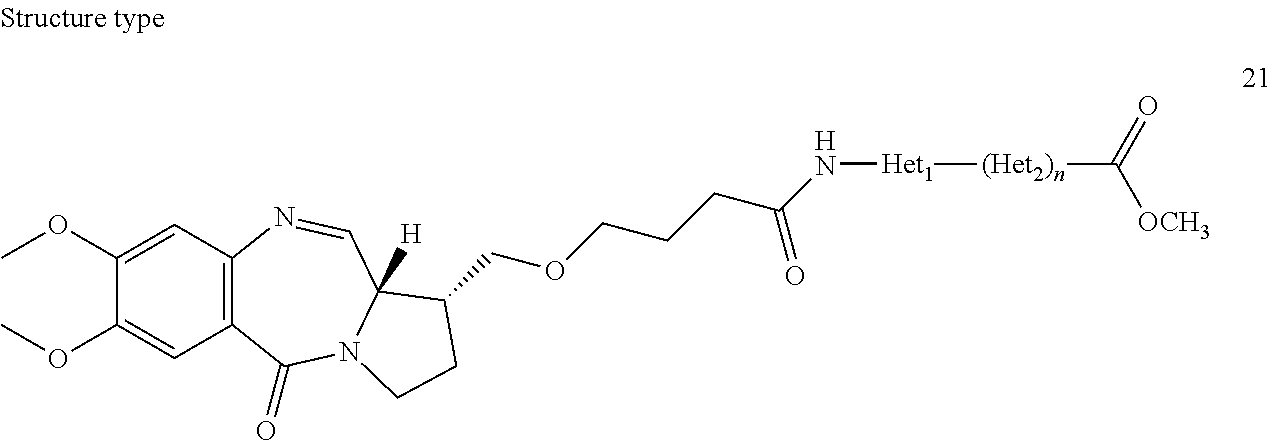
C12=C(C=C(OC)C(OC)=C1)N=CC1([H])N(C2=O)CCC1COCCCC(=O)N[Het1][(Het2)n]C(=O)[OCH3]
